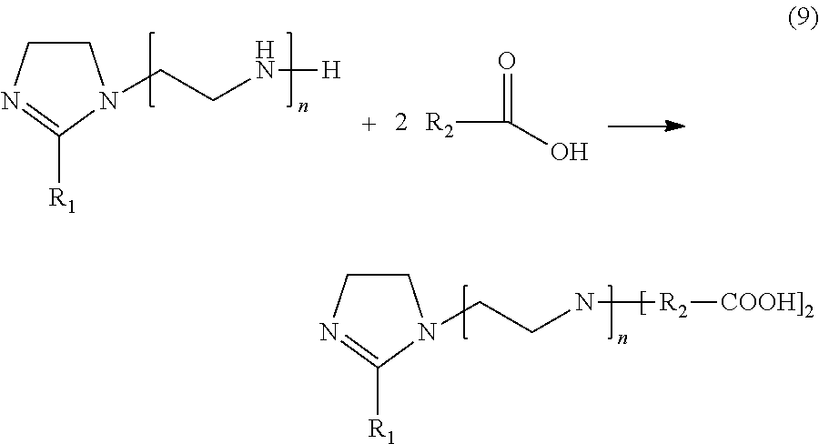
C1CN=C([R1])N1CCN[H].[R2]C(O)=O.C1CN=C([R1])N1CCN[R2][COOH]2]
